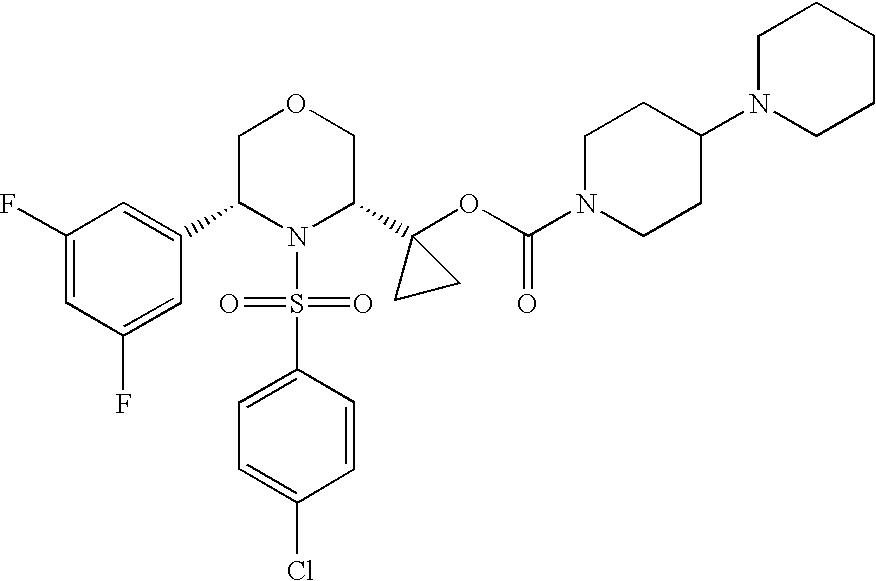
C1(C2N(S(=O)(=O)C3=CC=C(Cl)C=C3)C(C3(OC(=O)N4CCC(N5CCCCC5)CC4)CC3)COC2)=CC(F)=CC(F)=C1
